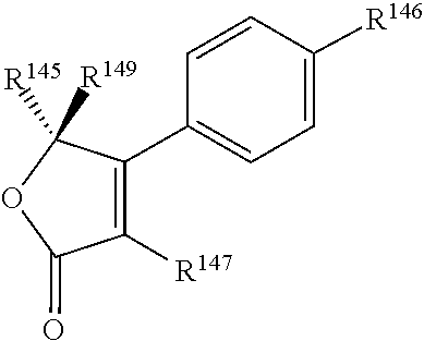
C1([R147])=C(C2=CC=C([R146])C=C2)C([R149])([R145])OC1=O
